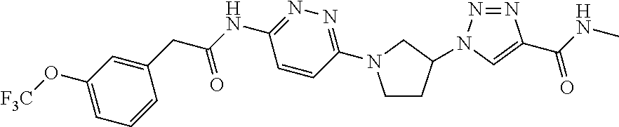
C1(O[F3C])=CC=CC(CC(=O)NC2=NN=C(N3CCC(N4N=NC(C(NC)=O)=C4)C3)C=C2)=C1
